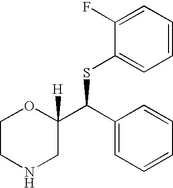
C1(F)=CC=CC=C1SC(C1=CC=CC=C1)C1([H])OCCNC1
